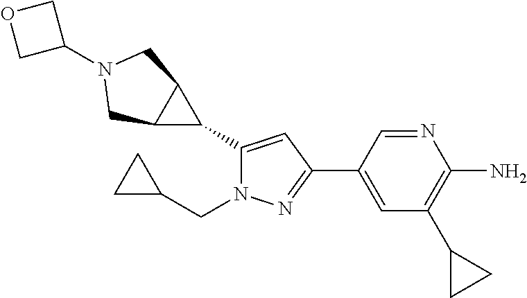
C1(C2C3C2CN(C2COC2)C3)=CC(C2=CC(C3CC3)=C(N)N=C2)=NN1CC1CC1
